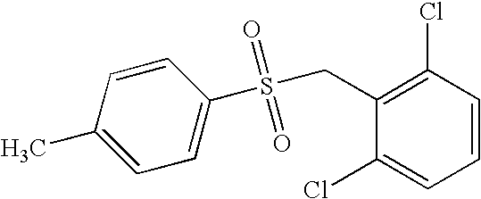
C1(C)=CC=C(S(CC2=C(Cl)C=CC=C2Cl)(=O)=O)C=C1
